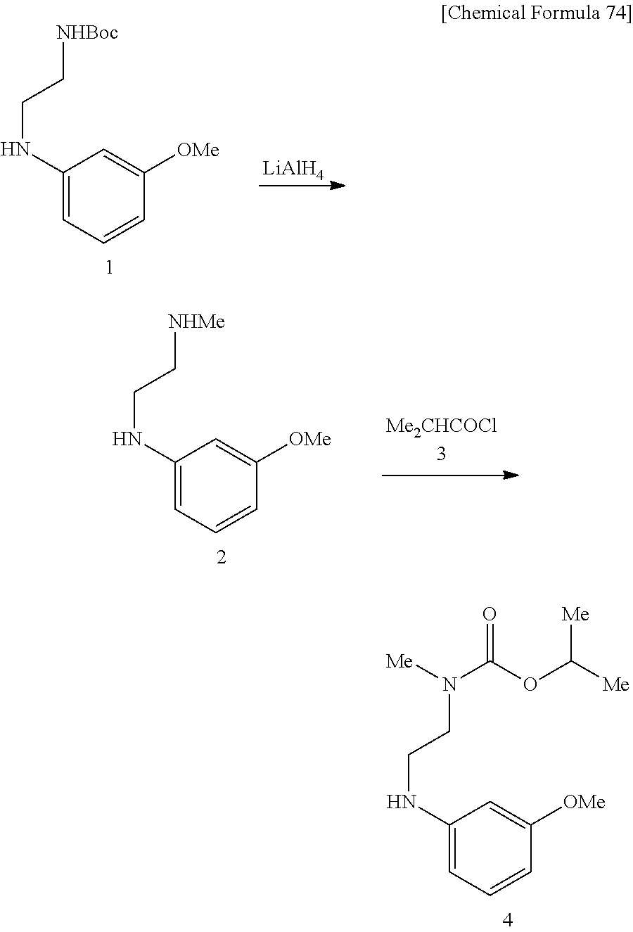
C1(NCCN(C(OC([Me])[Me])=O)[Me])=CC=CC([OMe])=C1.C1(NCC[NHBoc])=CC=CC([OMe])=C1.[LiAlH4].C1(NCC[NHMe])=CC=CC([OMe])=C1
